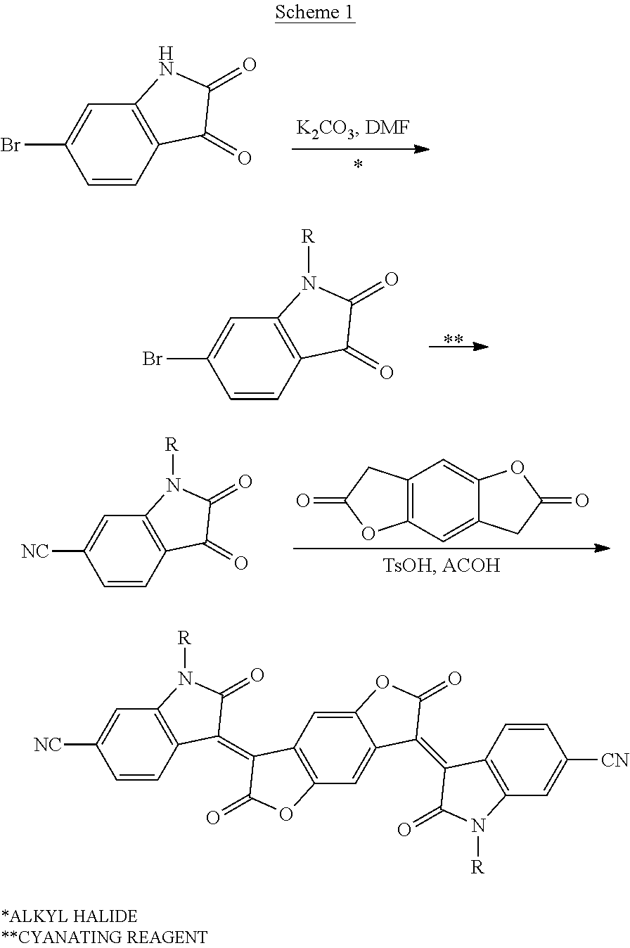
C1=CC2=C(C=C1Br)NC(=O)C2=O.C1=CC2=C(C=C1Br)N([R])C(=O)C2=O.C1=CC2=C(C=C1[NC])N([R])C(=O)C2=O.C12=C(C=C3C(=C1)OC(=O)C3)OC(=O)C2.C1=CC2=C(C=C1[NC])N([R])C(=O)C2=C1C2=C(C=C3C(=C2)OC(=O)C3=C2C3=C(C=C([CN])C=C3)N([R])C2=O)OC1=O
